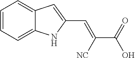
C1=CC=C2C(=C1)C=C(C=C(C(=O)O)[NC])N2
